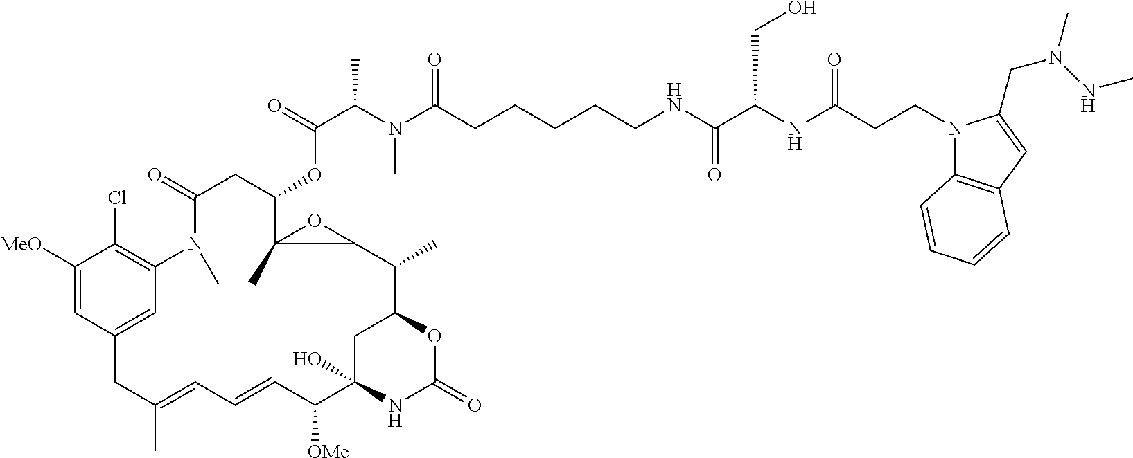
C1([MeO])=CC2=CC(=C1Cl)N(C)C(=O)CC(OC(=O)C(C)N(C)C(=O)CCCCCNC(C(NC(CCN1C3=C(C=C1CN(C)NC)C=CC=C3)=O)CO)=O)C1(C)C(C(C)C3OC(=O)NC(O)(C([OMe])C=CC=C(C)C2)C3)O1
